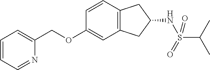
C1=CC2=C(C=C1OCC1=CC=CC=N1)CC(NS(C(C)C)(=O)=O)C2
